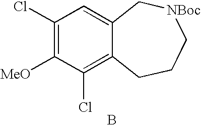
C1(Cl)=C([MeO])C(Cl)=C2C(=C1)C[NBoc]CCC2.B
